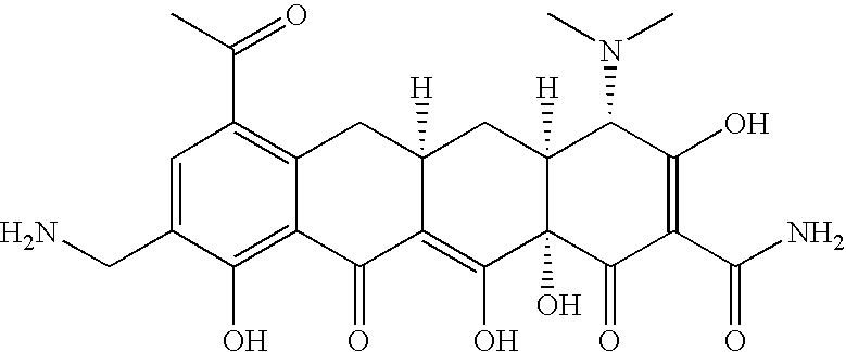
C1(CN)=CC(C(C)=O)=C2C(=C1O)C(=O)C1=C(O)C3(O)C([H])(CC1([H])C2)C(N(C)C)C(O)=C(C(N)=O)C3=O
